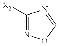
C1([X2])=NOC=N1
